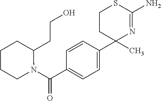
C1=CC(C2(C)N=C(N)SCC2)=CC=C1C(N1C(CCO)CCCC1)=O
